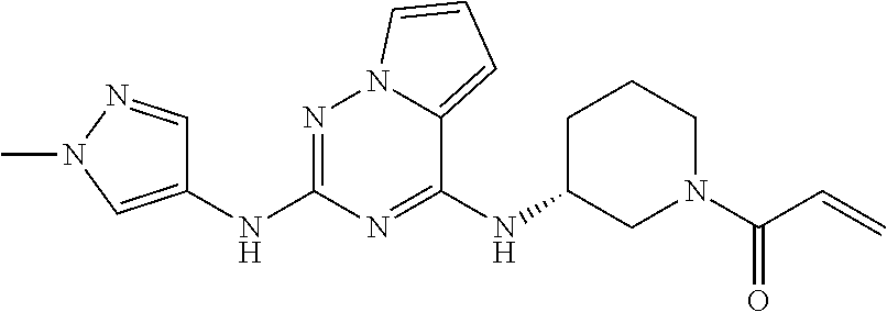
C1(NC2CCCN(C(C=C)=O)C2)=NC(NC2=CN(C)N=C2)=NN2C1=CC=C2
